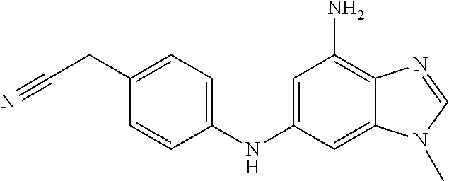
C1=C(NC2=CC(N)=C3C(=C2)N(C)C=N3)C=CC(CC#N)=C1
